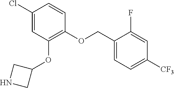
ClC1=CC(OC2CNC2)=C(OCC2=CC=C([CF3])C=C2F)C=C1
